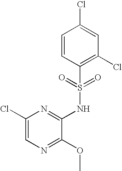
C1(Cl)=CN=C(OC)C(NS(C2=C(Cl)C=C(Cl)C=C2)(=O)=O)=N1
